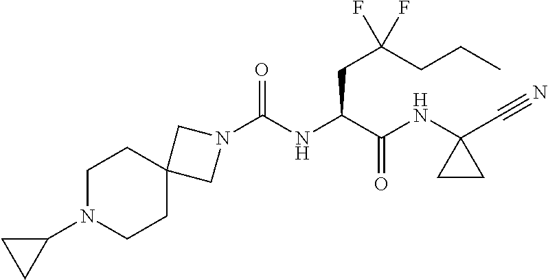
N1(C(NC(C(NC2(C#N)CC2)=O)CC(CCC)(F)F)=O)CC2(C1)CCN(C1CC1)CC2
